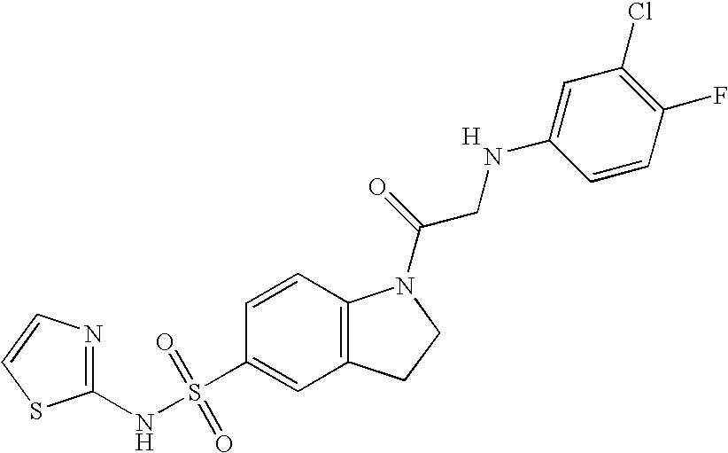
C1(NS(C2=CC3=C(C=C2)N(C(=O)CNC2=CC(Cl)=C(F)C=C2)CC3)(=O)=O)=NC=CS1.[H]
